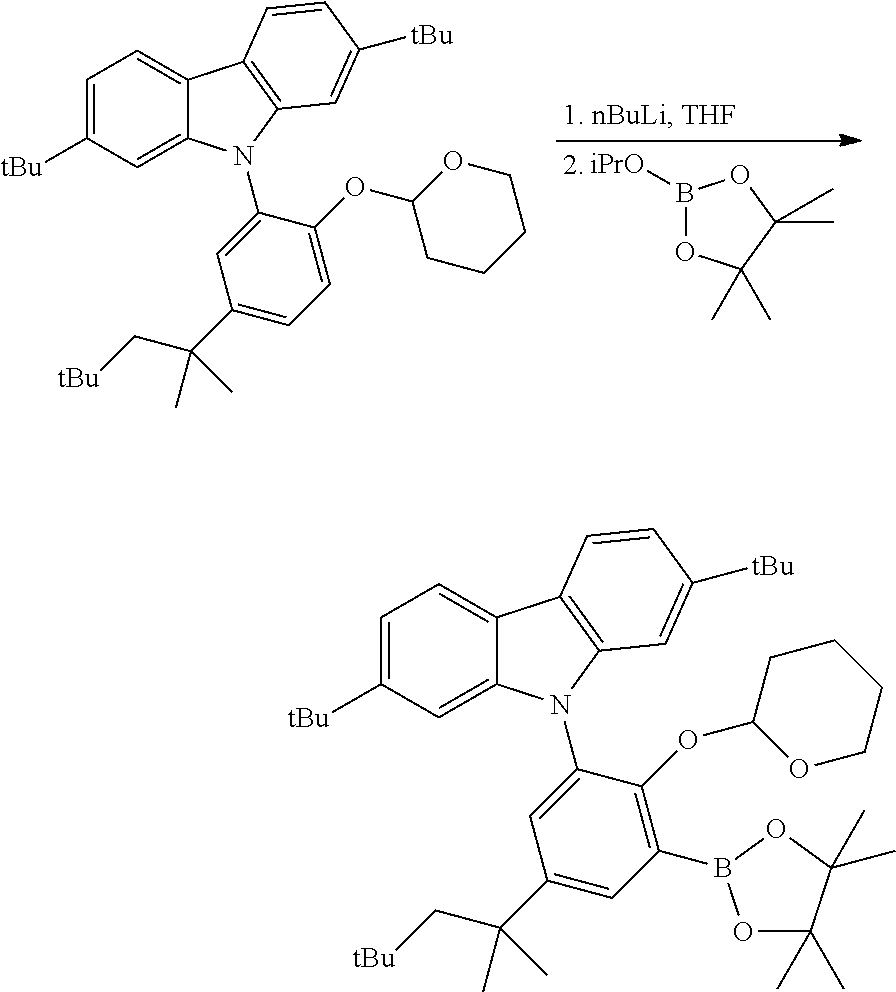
B1([iPrO])OC(C)(C)C(C)(C)O1.C1=C([tBu])C=C2C(=C1)C1=C(N2C2=CC(C(C[tBu])(C)C)=CC=C2OC2OCCCC2)C=C([tBu])C=C1.C1=C([tBu])C=C2C(=C1)C1=C(N2C2=CC(C(C[tBu])(C)C)=CC(B3OC(C)(C)C(C)(C)O3)=C2OC2OCCCC2)C=C([tBu])C=C1
